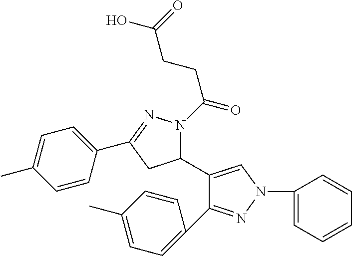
C1=C(C)C=CC(C2=NN(C(CCC(O)=O)=O)C(C3=CN(C4=CC=CC=C4)N=C3C3=CC=C(C)C=C3)C2)=C1
